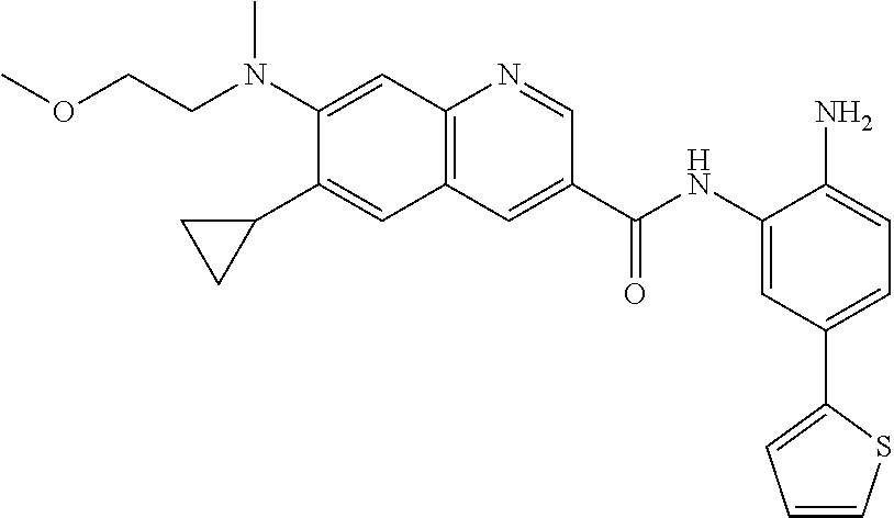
N(C1=CC2=C(C=C1C1CC1)C=C(C(NC1=CC(C3=CC=CS3)=CC=C1N)=O)C=N2)(CCOC)C
